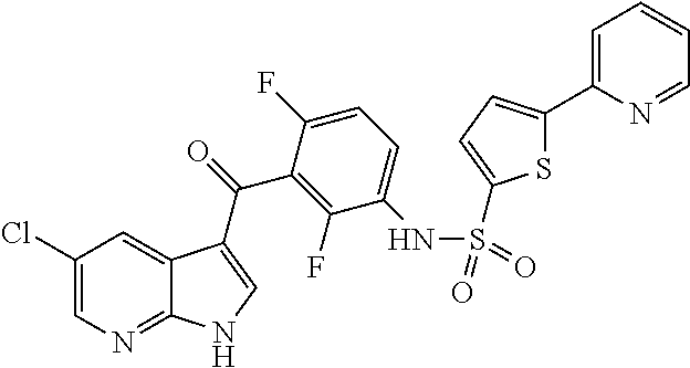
C1(Cl)=CN=C2C(=C1)C(C(=O)C1=C(F)C(NS(=O)(=O)C3=CC=C(C4=CC=CC=N4)S3)=CC=C1F)=CN2
